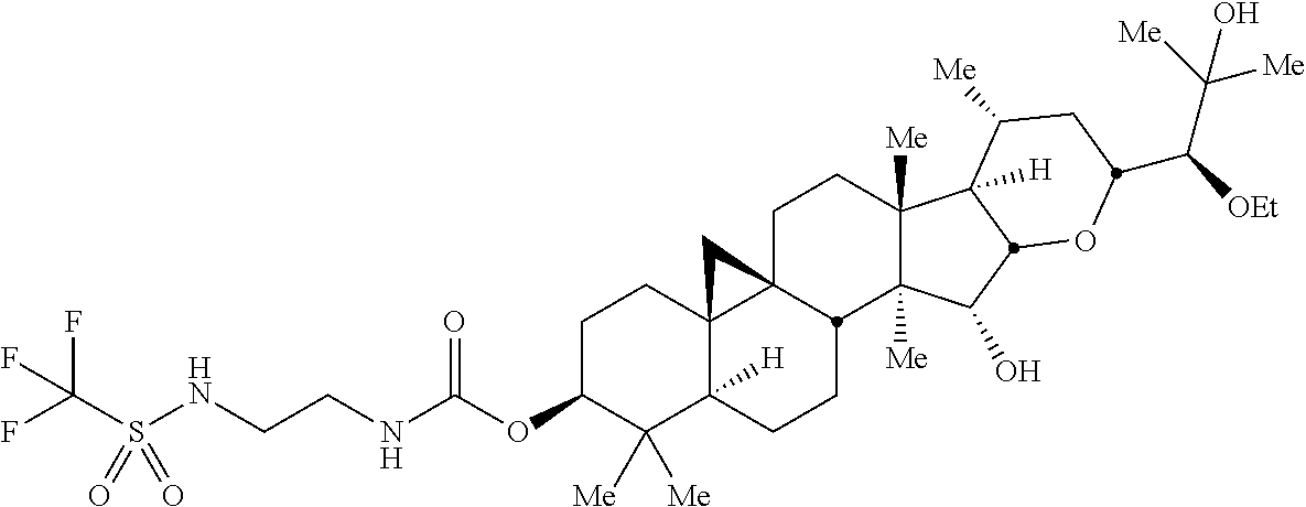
C1C(OC(NCCNS(C(F)(F)F)(=O)=O)=O)C([Me])([Me])C2([H])C3(C1)C1(CCC4([Me])C([Me])(C(O)C5C4([H])C([Me])CC(C([OEt])C([Me])([Me])O)O5)C1CC2)C3
